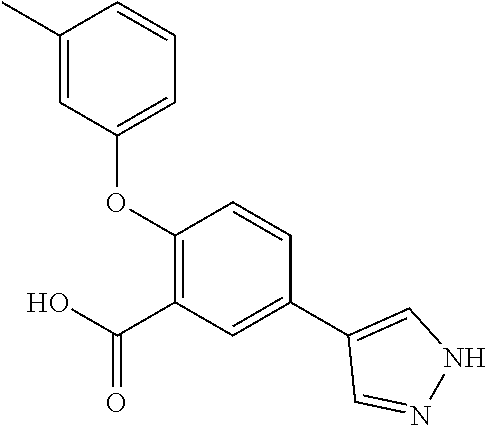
C1(C)=CC(OC2=C(C(O)=O)C=C(C3=CNN=C3)C=C2)=CC=C1
